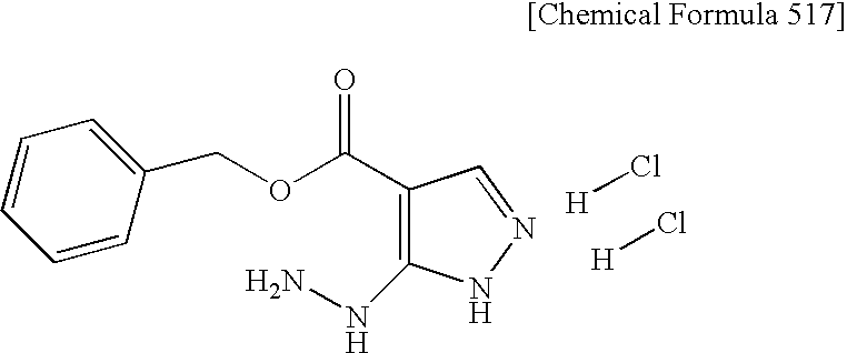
C1(C(=O)OCC2=CC=CC=C2)=C(NN)NN=C1.[H]Cl.[H]Cl
